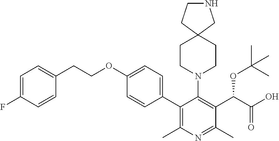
C1(C2=C(C)N=C(C)C(C(OC(C)(C)C)C(=O)O)=C2N2CCC3(CC2)CNCC3)=CC=C(OCCC2=CC=C(F)C=C2)C=C1
